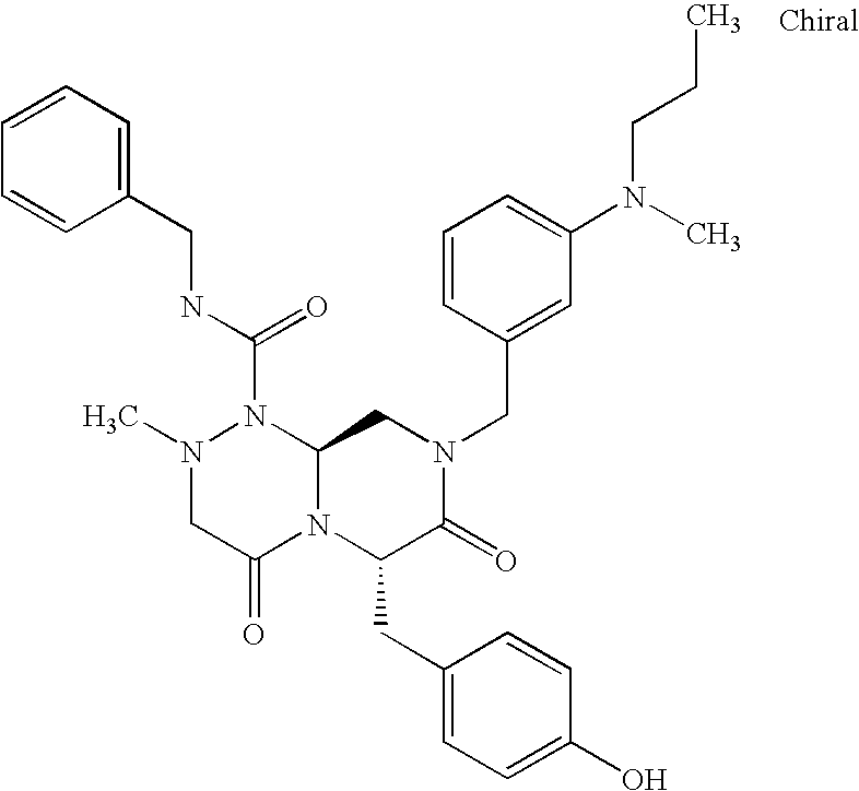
N(C(N1N(C)CC(=O)N2C1CN(CC1=CC(N(CCC)C)=CC=C1)C(=O)C2CC1=CC=C(O)C=C1)=O)CC1=CC=CC=C1
